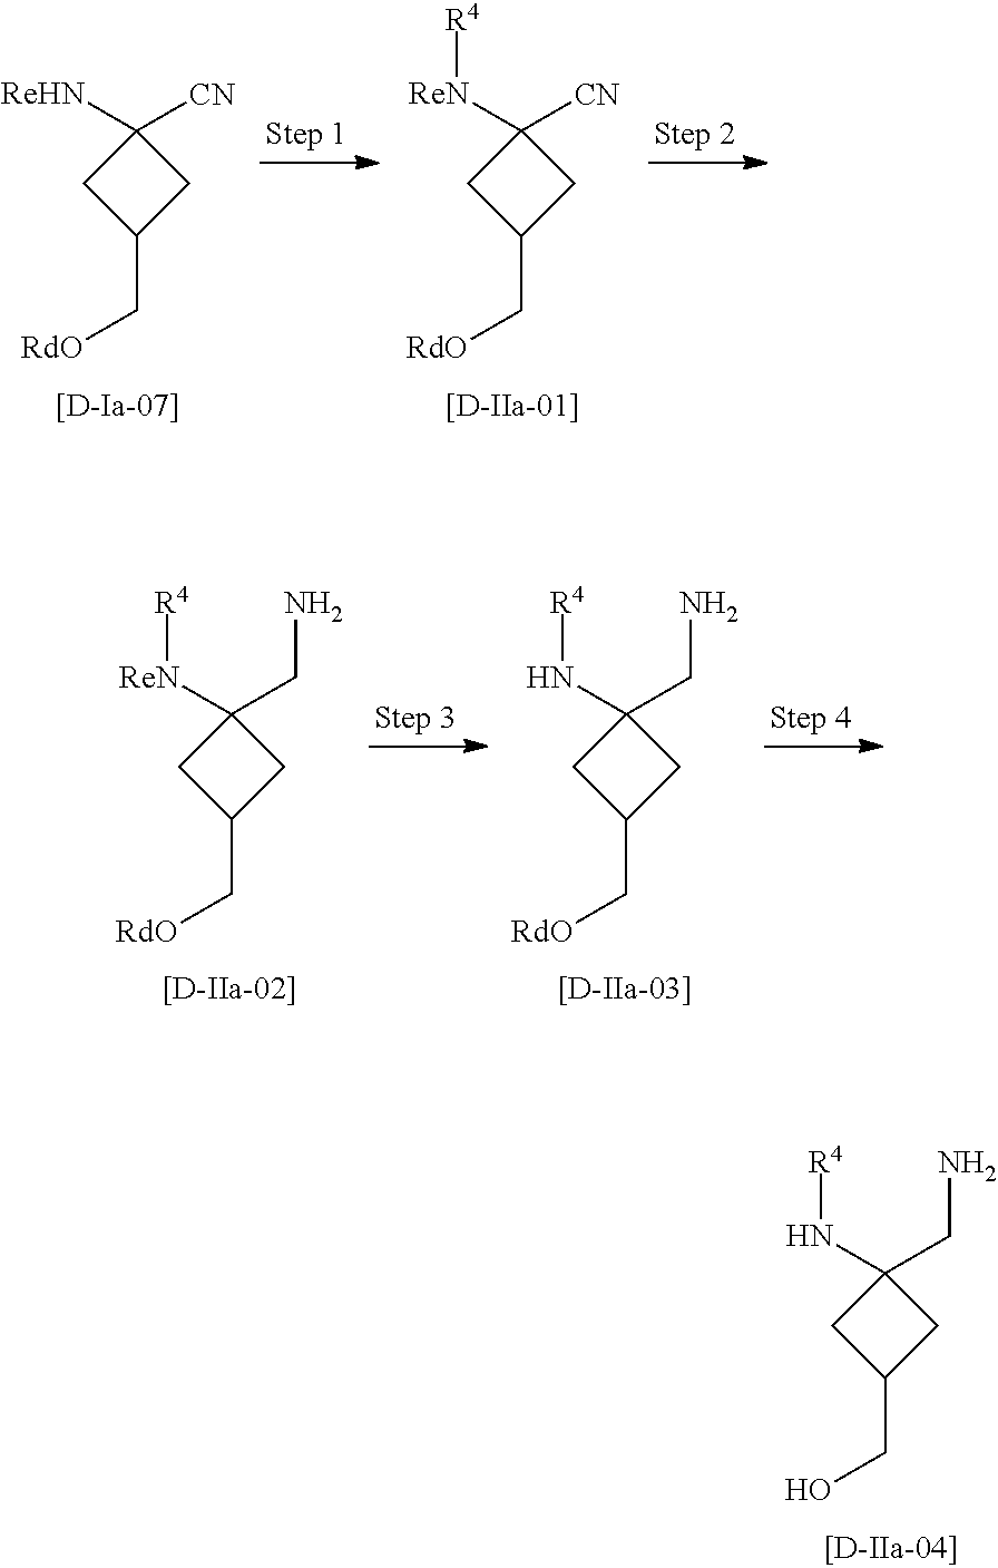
C1(C[RdO])CC(CN)(N[R4])C1.C1(C[RdO])CC(CN)([ReN][R4])C1.C1(CO)CC(CN)(N[R4])C1.C1(C[RdO])CC([CN])([ReN][R4])C1.C1(C[RdO])CC([CN])([ReHN])C1
